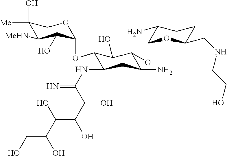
C1(O)([Me])C([MeHN])C(O)C(OC2C(NC(=N)C(C(O)C(O)C(O)CO)O)CC(N)C(OC3OC(CNCCO)CCC3N)C2O)OC1
